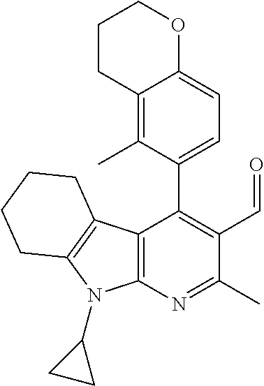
C12=C(N=C(C)C(C=O)=C1C1=CC=C3C(=C1C)CCCO3)N(C1CC1)C1=C2CCCC1
